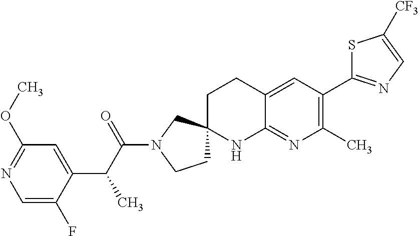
C1=C(F)C(C(C(N2CCC3(C2)CCC2=CC(C4=NC=C([CF3])S4)=C(C)N=C2N3)=O)C)=CC(OC)=N1
